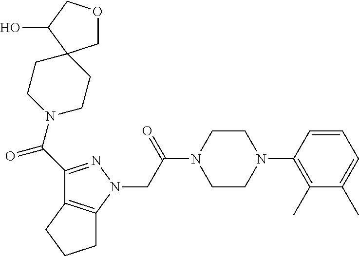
C(C(N1CCN(C2=C(C)C(C)=CC=C2)CC1)=O)N1N=C(C(N2CCC3(COCC3O)CC2)=O)C2=C1CCC2
